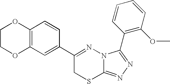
C12=C(C=CC(C3=NN4C(=NN=C4C4=C(OC)C=CC=C4)SC3)=C1)OCCO2
